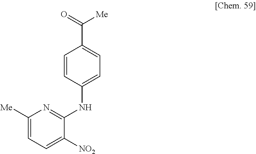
C1([Me])=CC=C([NO2])C(NC2=CC=C(C([Me])=O)C=C2)=N1
